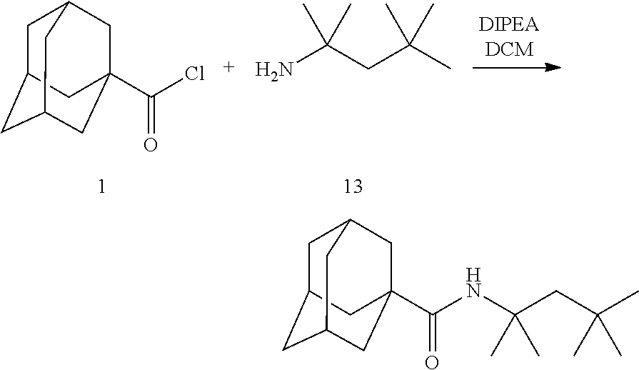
C1C2CC3CC(C(Cl)=O)(CC1C3)C2.NC(CC(C)(C)C)(C)C.C1C2CC3CC(C(NC(CC(C)(C)C)(C)C)=O)(CC1C3)C2
